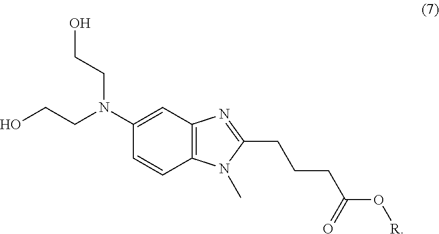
C1=CC2=C(C=C1N(CCO)CCO)N=C(CCCC(O[R])=O)N2C
